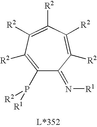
C1(P([R2])[R1])=C([R2])C([R2])=C([R2])C([R2])=C([R2])C1=N[R1]
